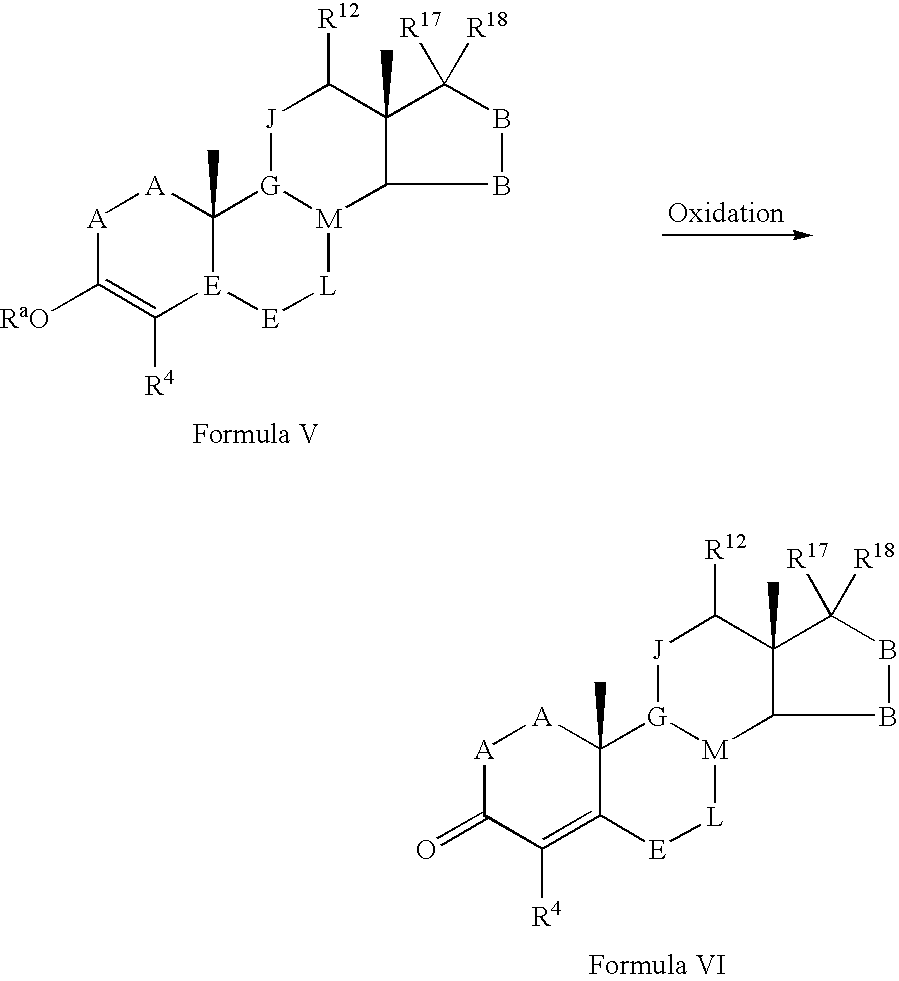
[A]1C([RaO])=C([R4])[E]2C(C)([A]1)[G]1[M]([L][E]2)C2C(C)(C([R12])[J]1)C([R18])([R17])BB2.[A]1C(=O)C([R4])=C2C(C)([A]1)[G]1[M]([L][E]2)C2C(C)(C([R12])[J]1)C([R18])([R17])BB2
